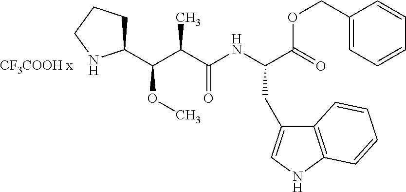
C1(COC(=O)C(NC(C(C(C2CCCN2)OC)C)=O)CC2=CNC3=C2C=CC=C3)=CC=CC=C1
